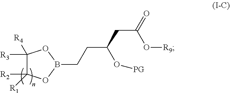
C1([R3])([R4])C([R2])([R1])OB(CCC(CC(=O)O[R9])O[PG])O1
